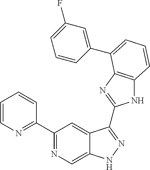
C1(C2=NC=C3C(=C2)C(C2=NC4=C(N2)C=CC=C4C2=CC(F)=CC=C2)=NN3)=NC=CC=C1
